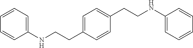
C1=CC(CCNC2=CC=CC=C2)=CC=C1CCNC1=CC=CC=C1
